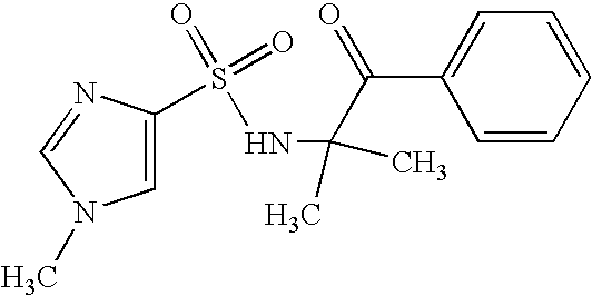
C1=CC=CC=C1C(C(C)(NS(C1=CN(C)C=N1)(=O)=O)C)=O
